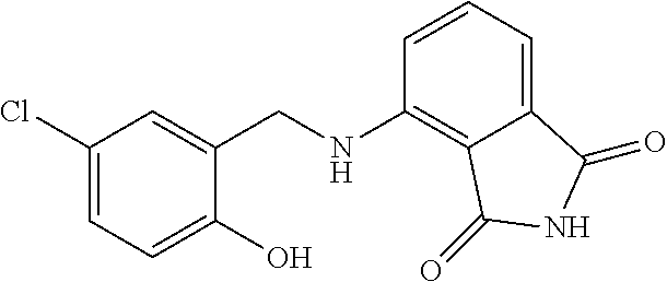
C1(CNC2=C3C(=CC=C2)C(=O)NC3=O)=CC(Cl)=CC=C1O
